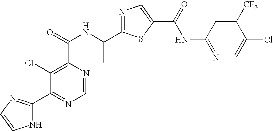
N1=C(C(NC(=O)C2=C(Cl)C(C3=NC=CN3)=NC=N2)C)SC(C(=O)NC2=NC=C(Cl)C([CF3])=C2)=C1
